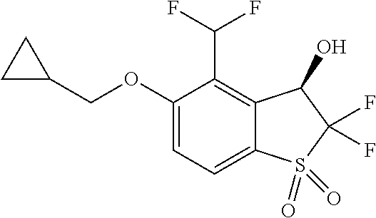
O(CC1CC1)C1=CC=C2C(=C1C(F)F)C(O)C(F)(F)S2(=O)=O
